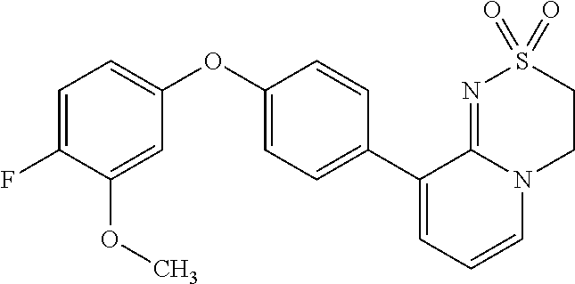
C1(C2=CC=CN3C2=NS(=O)(=O)CC3)=CC=C(OC2=CC=C(F)C(OC)=C2)C=C1
